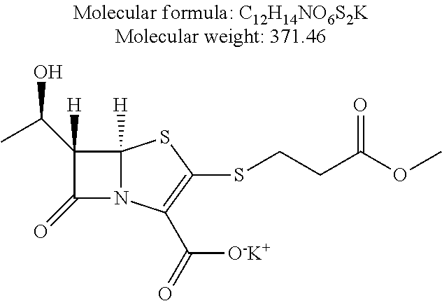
C12([H])N(C(C(=O)[O-K+])=C(SCCC(OC)=O)S1)C(=O)C2(C(C)O)[H]
